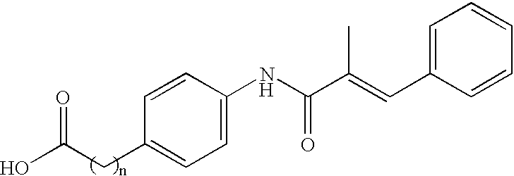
[H].OC(CC1=CC=C(NC(C(=CC2=CC=CC=C2)C)=O)C=C1)=O
